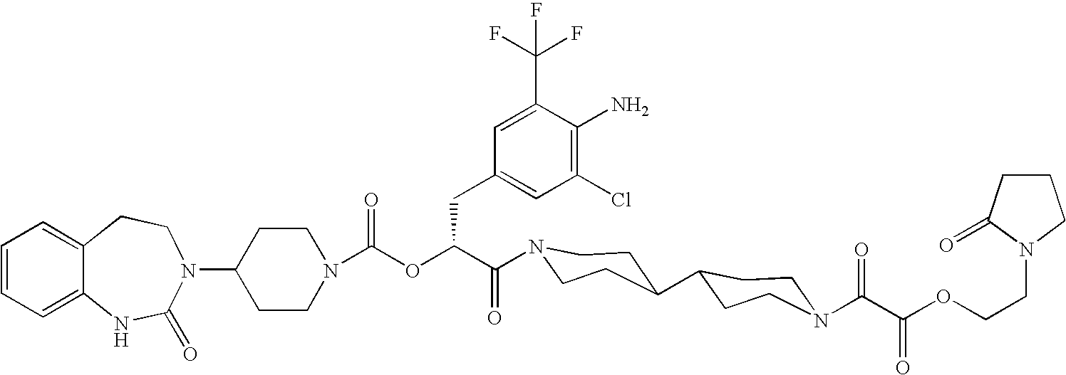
C12=CC=CC=C1NC(=O)N(C1CCN(C(OC(C(=O)N3CCC(C4CCN(C(C(OCCN5CCCC5=O)=O)=O)CC4)CC3)CC3=CC(Cl)=C(N)C(C(F)(F)F)=C3)=O)CC1)CC2
